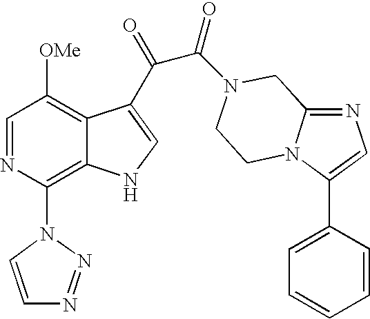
C1=NC(N2N=NC=C2)=C2C(=C1[OMe])C(C(=O)C(=O)N1CC3=NC=C(C4=CC=CC=C4)N3CC1)=CN2
